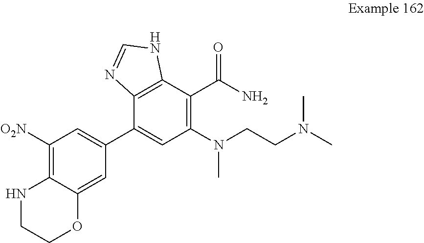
C1([O2N])=C2C(=CC(C3=CC(N(CCN(C)C)C)=C(C(N)=O)C4=C3N=CN4)=C1)OCCN2
